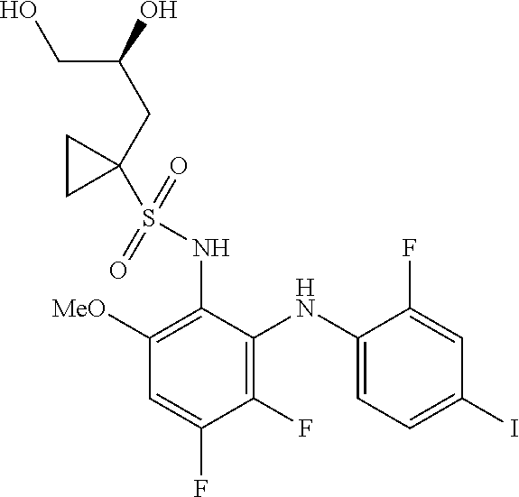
C1([MeO])=C(NS(=O)(=O)C2(CC(O)CO)CC2)C(NC2=CC=C(I)C=C2F)=C(F)C(F)=C1
